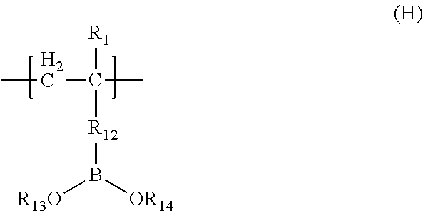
CCC(C)([R1])[R12]B([R13O])[OR14]
